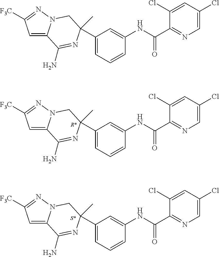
C1(C2(C)N=C(N)C3=CC([F3C])=NN3C2)=CC=CC(NC(C2=NC=C(Cl)C=C2Cl)=O)=C1.C1(C2(C)N=C(N)C3=CC([F3C])=NN3C2)=CC=CC(NC(C2=NC=C(Cl)C=C2Cl)=O)=C1.C1(C2(C)N=C(N)C3=CC([F3C])=NN3C2)=CC=CC(NC(C2=NC=C(Cl)C=C2Cl)=O)=C1
